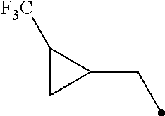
C1([F3C])CC1CC
